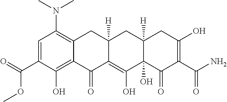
C1=C(C(=O)OC)C(O)=C2C(=C1N(C)C)CC1([H])C(=C(O)C3(O)C([H])(C1)CC(O)=C(C(N)=O)C3=O)C2=O
